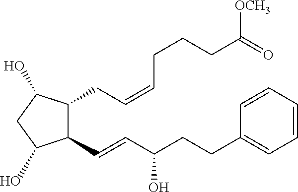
C1(C=CC(CCC2=CC=CC=C2)O)C(CC=CCCCC([OCH3])=O)C(O)CC1C.O
